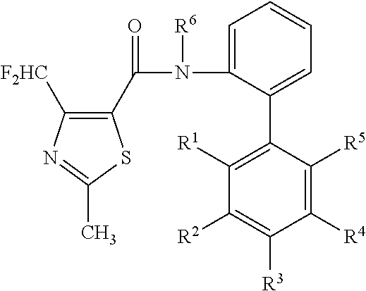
N1=C(C)SC(C(N([R6])C2=CC=CC=C2C2=C([R1])C([R2])=C([R3])C([R4])=C2[R5])=O)=C1[F2HC]
